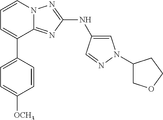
C1=C(C2=CC=CN3C2=NC(NC2=CN(C4COCC4)N=C2)=N3)C=CC([OCH3])=C1
